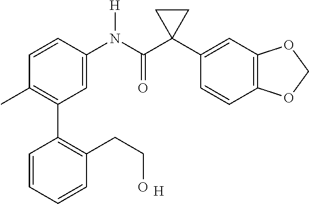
C1=C(N(C(C2(C3=CC4=C(C=C3)OCO4)CC2)=O)[H])C=CC(C)=C1C1=C(CCO)C=CC=C1.[H]
